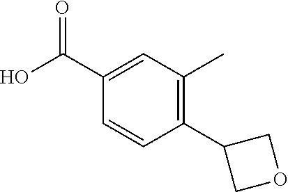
C1=CC(C2COC2)=C(C)C=C1C(O)=O
